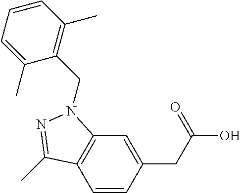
C1=CC(CC(O)=O)=CC2=C1C(C)=NN2CC1=C(C)C=CC=C1C
